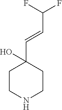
C1CNCCC1(C=CC(F)F)O
